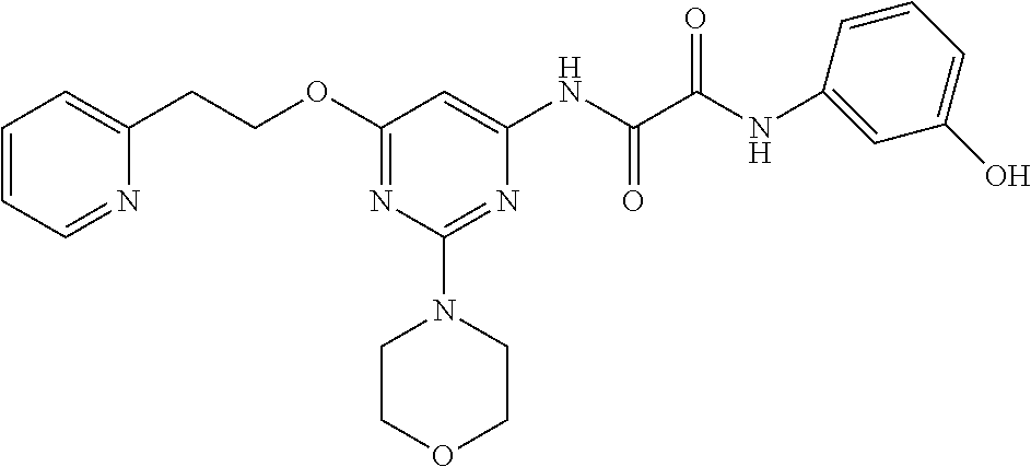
N(C1=CC(OCCC2=CC=CC=N2)=NC(N2CCOCC2)=N1)C(C(NC1=CC(O)=CC=C1)=O)=O
